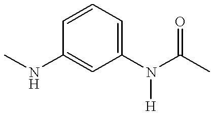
C1(N(C(C)=O)[H])=CC=CC(NC)=C1
